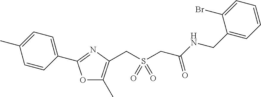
C1=CC(C2=NC(CS(CC(NCC3=CC=CC=C3Br)=O)(=O)=O)=C(C)O2)=CC=C1C
